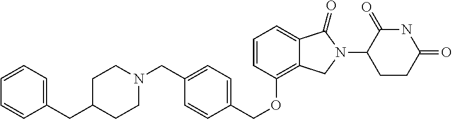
C1(CN2CCC(CC3=CC=CC=C3)CC2)=CC=C(COC2=C3C(=CC=C2)C(=O)N(C2CCC(=O)NC2=O)C3)C=C1
